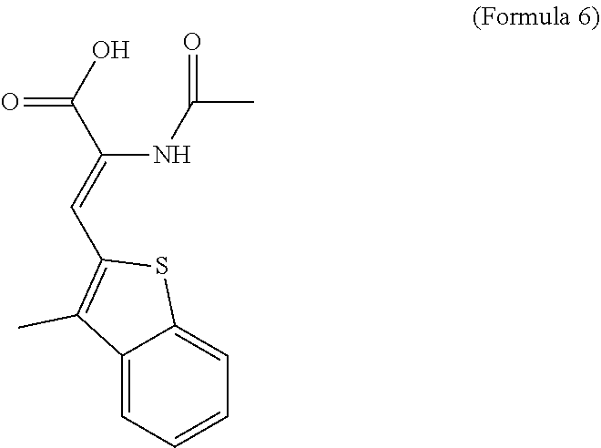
C12=CC=CC=C1SC(C=C(NC(=O)C)C(=O)O)=C2C
